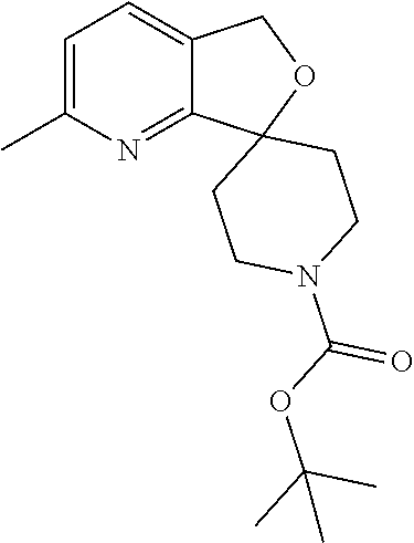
C1=C(C)N=C2C(=C1)COC21CCN(C(=O)OC(C)(C)C)CC1
